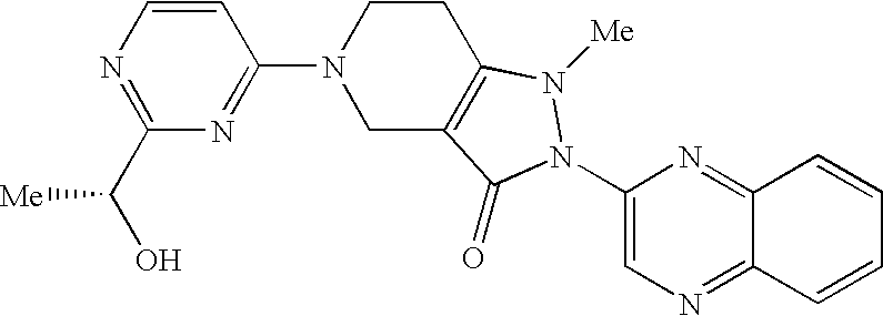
C1=CN=C(C(O)[Me])N=C1N1CC2=C(CC1)N([Me])N(C1=CN=C3C(=N1)C=CC=C3)C2=O
